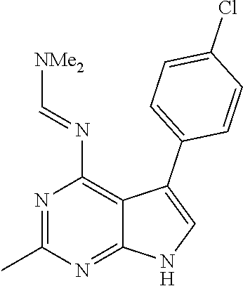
N1=C(C)N=C2C(=C1N=C[NMe2])C(C1=CC=C(Cl)C=C1)=CN2
